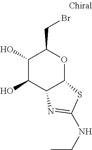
C1(O)C(O)C2C(OC1CBr)SC(NCC)=N2
